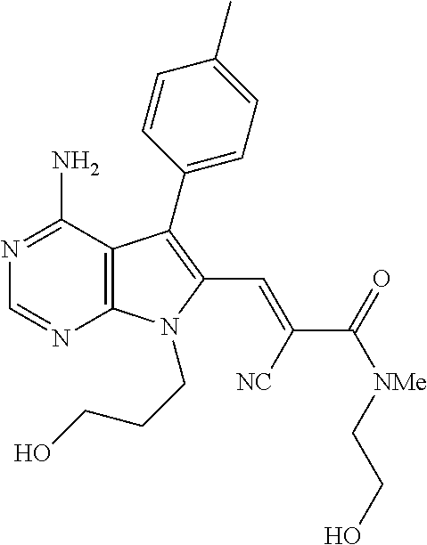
N1=C(N)C2=C(N=C1)N(CCCO)C(C=C(C([NMe]CCO)=O)[NC])=C2C1=CC=C(C)C=C1
